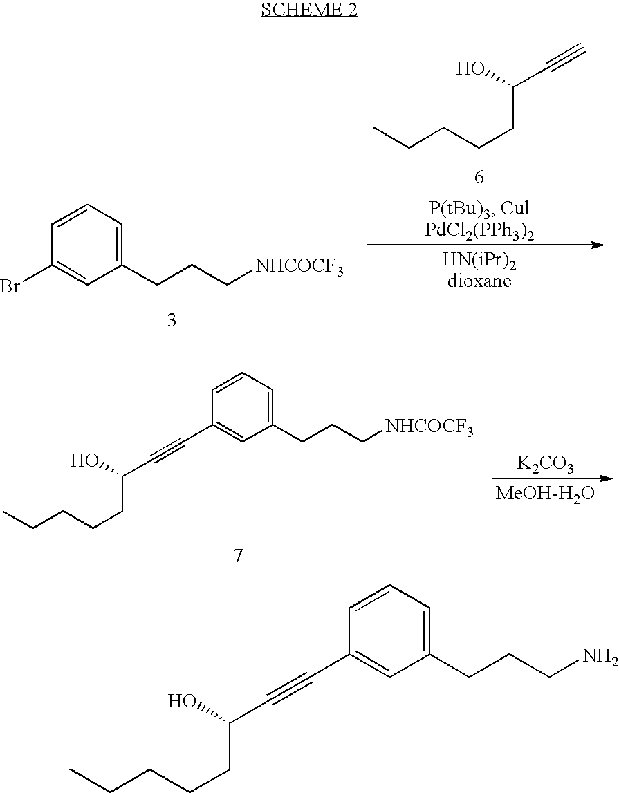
C1(C#CC(O)CCCCC)=CC(CCCN)=CC=C1.C1(Br)=CC(CCC[NHCOCF3])=CC=C1.CCCCCC(O)C#C.C1(C#CC(O)CCCCC)=CC(CCC[NHCOCF3])=CC=C1.[K2CO3].[MeOH-H2O]
